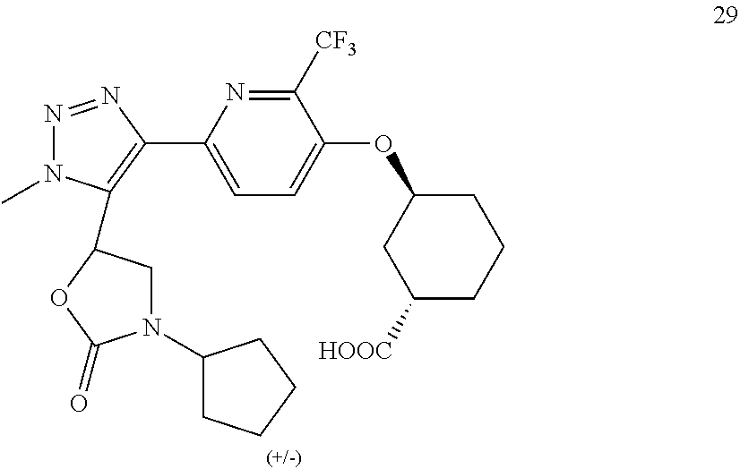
C1([CF3])=NC(C2=C(C3CN(C4CCCC4)C(=O)O3)N(C)N=N2)=CC=C1OC1CC([HOOC])CCC1
